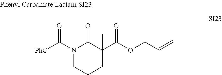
N1(C([PhO])=O)CCCC(C(OCC=C)=O)(C)C1=O
